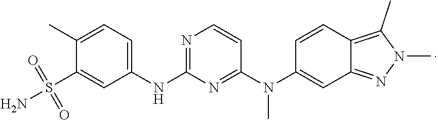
N1=C(NC2=CC=C(C)C(S(N)(=O)=O)=C2)N=C(N(C2=CC3=NN(C)C(C)=C3C=C2)C)C=C1
